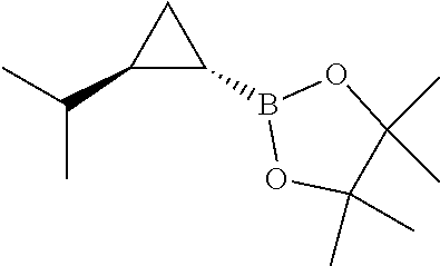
C1(C(C)C)C(B2OC(C)(C)C(C)(C)O2)C1
